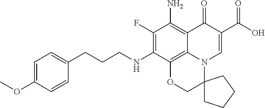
C(CCNC1=C(F)C(N)=C2C3=C1OCC1(N3C=C(C(O)=O)C2=O)CCCC1)C1=CC=C(OC)C=C1
